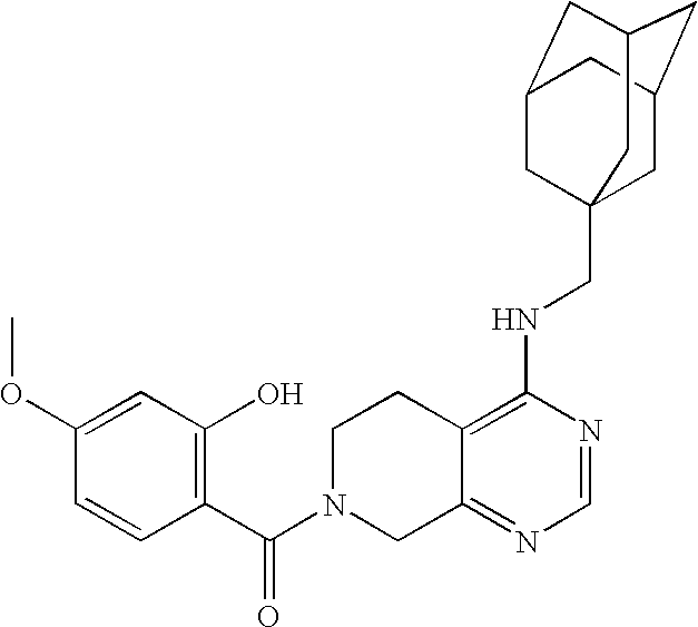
C12=C(NCC34CC5CC(CC(C3)C5)C4)N=CN=C1CN(C(C1=C(O)C=C(OC)C=C1)=O)CC2
